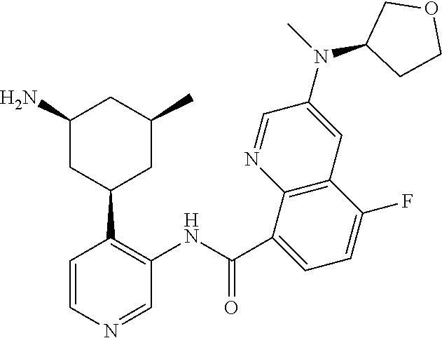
C1=CN=CC(NC(C2=CC=C(F)C3=C2N=CC(N(C)C2CCOC2)=C3)=O)=C1C1CC(N)CC(C)C1
